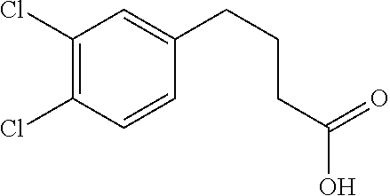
C1(Cl)=C(Cl)C=CC(CCCC(O)=O)=C1
